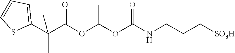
C1(C(C(OC(OC(NCCC[SO3H])=O)C)=O)(C)C)=CC=CS1
